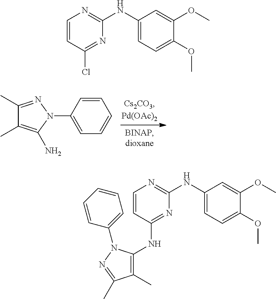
CC1=C(N)N(C2=CC=CC=C2)N=C1C.C1(NC2=CC=C(OC)C(OC)=C2)=NC=CC(Cl)=N1.C1(NC2=CC=C(OC)C(OC)=C2)=NC=CC(NC2=C(C)C(C)=NN2C2=CC=CC=C2)=N1
